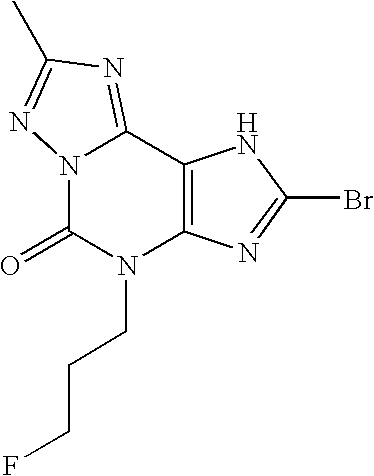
C12=C(C3=NC(C)=NN3C(=O)N1CCCF)NC(Br)=N2
